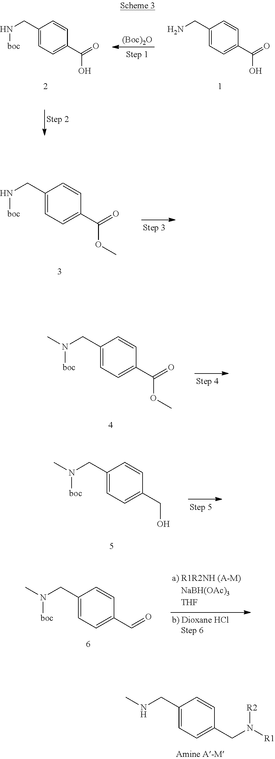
[(Boc)2O].C1(CN)=CC=C(C(=O)O)C=C1.C1(CN[boc])=CC=C(C(=O)O)C=C1.C1(CN[boc])=CC=C(C(=O)OC)C=C1.C1(CN([boc])C)=CC=C(C(=O)OC)C=C1.C1(CN([boc])C)=CC=C(CO)C=C1.C1(CN([boc])C)=CC=C(C=O)C=C1.C1(CNC)=CC=C(CN([R1])[R2])C=C1
